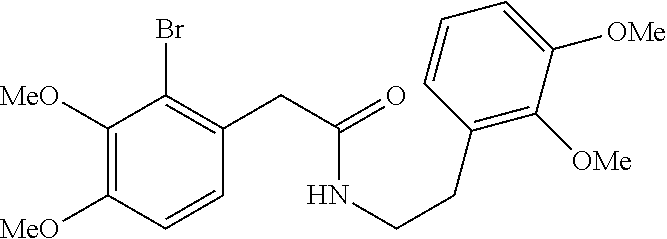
C1=C([OMe])C([OMe])=C(CCNC(CC2=C(Br)C([MeO])=C([MeO])C=C2)=O)C=C1
